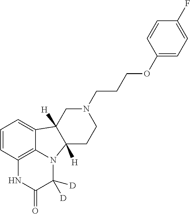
N1(CCCOC2=CC=C(F)C=C2)CC2([H])C3=CC=CC4=C3N(C([D])([D])C(=O)N4)C2([H])CC1
